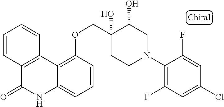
C1(N2CC(O)C(O)(COC3=C4C(=CC=C3)NC(=O)C3=C4C=CC=C3)CC2)=C(F)C=C(Cl)C=C1F
